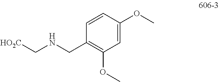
C1=CC(OC)=CC(OC)=C1CNC[HO2C]
